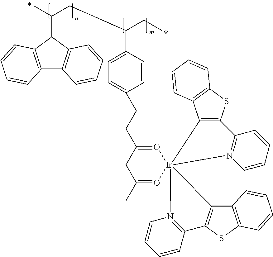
C12=C(C(C(CC(C3=CC=C(CCC4=O[Ir]56(O=C(C)C4)(C4=C(SC7=C4C=CC=C7)C4=N5C=CC=C4)C4=C(SC5=C4C=CC=C5)C4=N6C=CC=C4)C=C3)CC)C)C3=C1C=CC=C3)C=CC=C2
